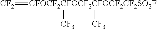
[CFOCF2CFOCF2CFOCF2CF2SO2F]([CF3])(=[CF2])[CF3]
